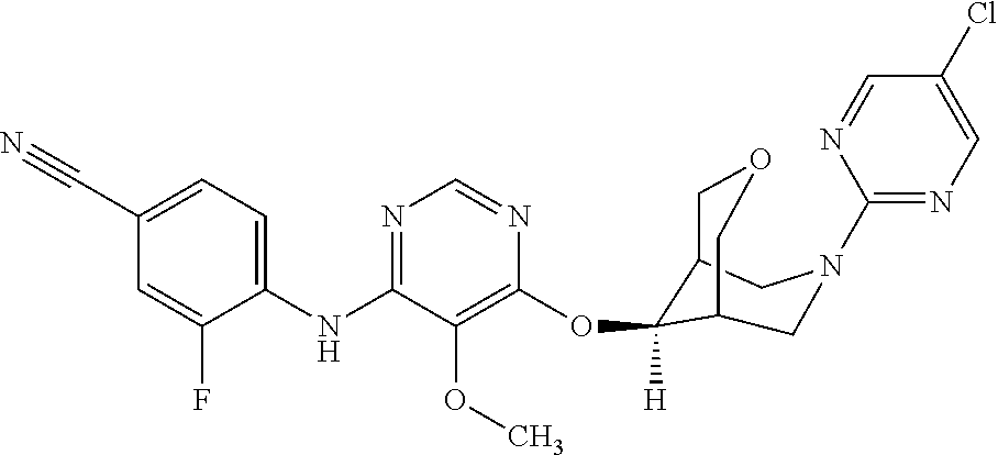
C1(NC2=NC=NC(OC3([H])C4COCC3CN(C3=NC=C(Cl)C=N3)C4)=C2OC)=CC=C(C#N)C=C1F
